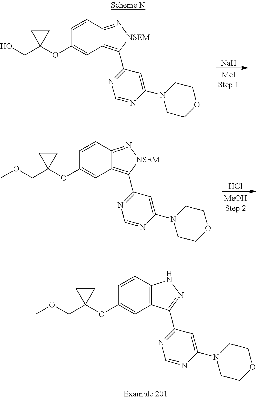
C12=C(C3=NC=NC(N4CCOCC4)=C3)[NSEM]N=C1C=CC(OC1(CO)CC1)=C2.[Na].Cl.C12=C(C3=NC=NC(N4CCOCC4)=C3)[NSEM]N=C1C=CC(OC1(COC)CC1)=C2.C12=C(C=CC(OC3(COC)CC3)=C1)NN=C2C1=NC=NC(N2CCOCC2)=C1
